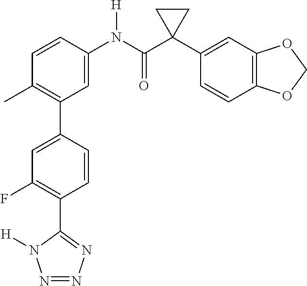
C1=CC(N(C(C2(C3=CC4=C(C=C3)OCO4)CC2)=O)[H])=CC(C2=CC(F)=C(C3=NN=NN3[H])C=C2)=C1C
